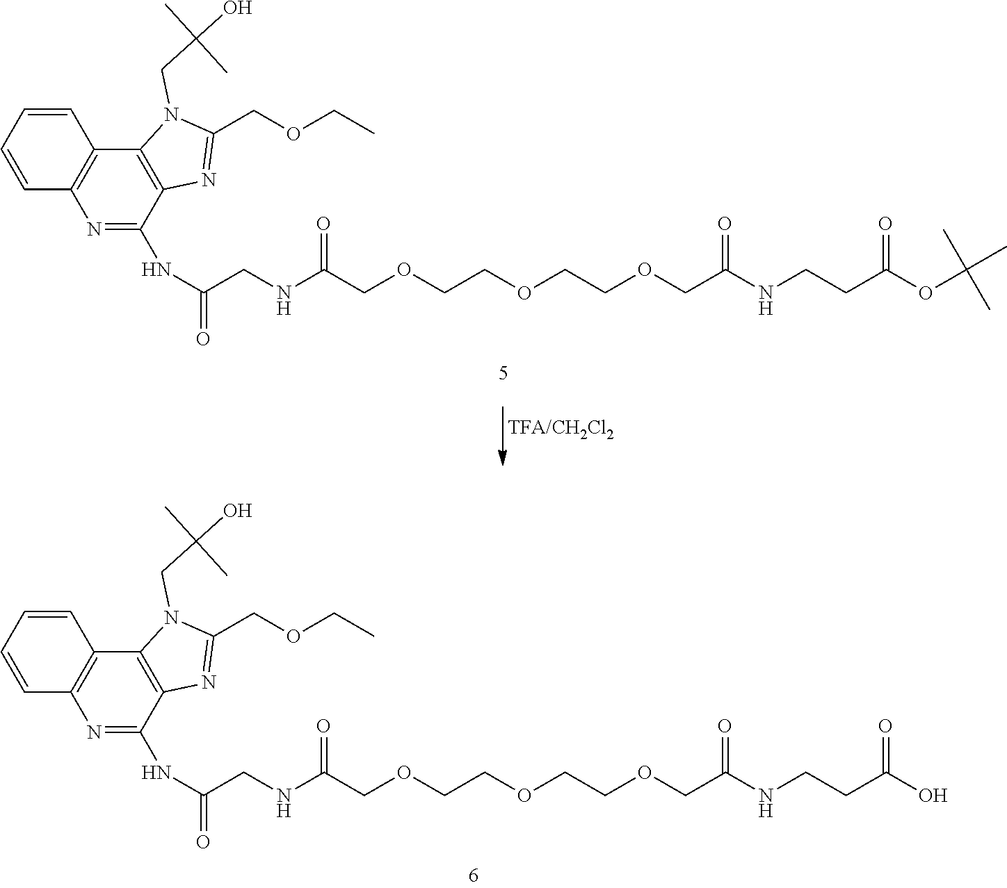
N1=C(NC(=O)CNC(=O)COCCOCCOCC(NCCC(OC(C)(C)C)=O)=O)C2=C(C3=C1C=CC=C3)N(CC(O)(C)C)C(COCC)=N2.N1=C(NC(=O)CNC(=O)COCCOCCOCC(NCCC(O)=O)=O)C2=C(C3=C1C=CC=C3)N(CC(O)(C)C)C(COCC)=N2
